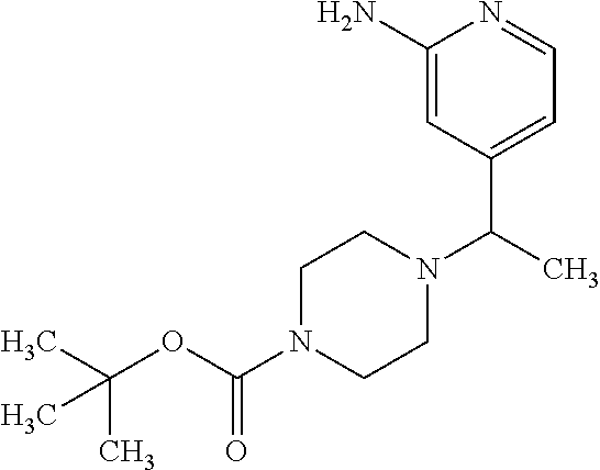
C1(N)=CC(C(C)N2CCN(C(OC(C)(C)C)=O)CC2)=CC=N1
